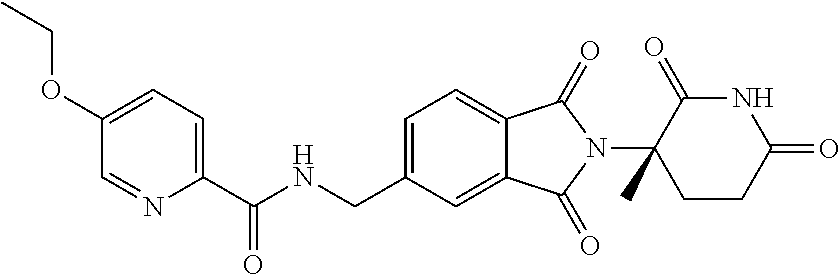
N1C(=O)C(N2C(=O)C3=CC=C(CNC(C4=CC=C(OCC)C=N4)=O)C=C3C2=O)(C)CCC1=O
